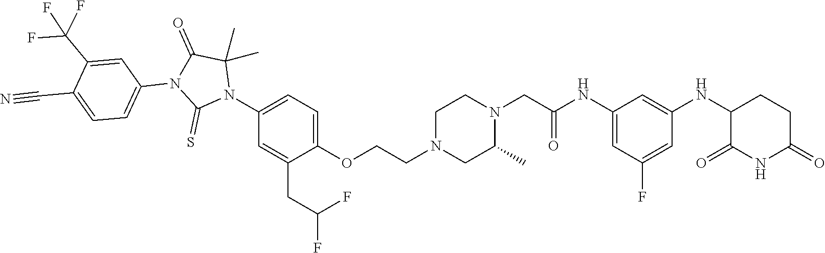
C1=C(NC(CN2CCN(CCOC3=CC=C(N4C(C)(C)C(=O)N(C5=CC=C(C#N)C(C(F)(F)F)=C5)C4=S)C=C3CC(F)F)CC2C)=O)C=C(NC2C(=O)NC(=O)CC2)C=C1F
